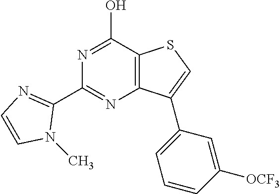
N1=C(O)C2=C(N=C1C1=NC=CN1C)C(C1=CC=CC([OCF3])=C1)=CS2
